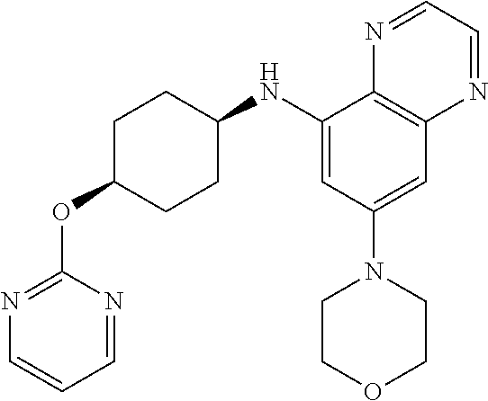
C1(NC2CCC(OC3=NC=CC=N3)CC2)=CC(N2CCOCC2)=CC2=C1N=CC=N2
